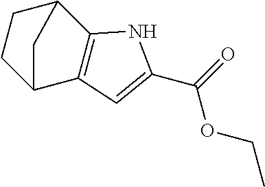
C1CC2C3=C(C1C2)NC(C(=O)OCC)=C3
